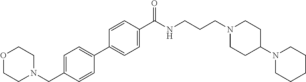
C1(C2=CC=C(CN3CCOCC3)C=C2)=CC=C(C(NCCCN2CCC(N3CCCCC3)CC2)=O)C=C1
